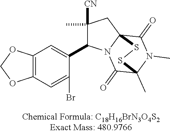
C12=C(C=C(Br)C(C3C([CN])(C)CC45C(=O)N(C)C(C)(C(=O)N34)SS5)=C1)OCO2
